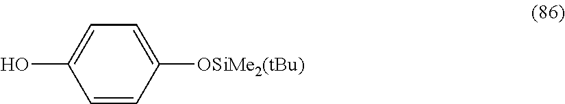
C1=CC([OSiMe2(tBu)])=CC=C1O
